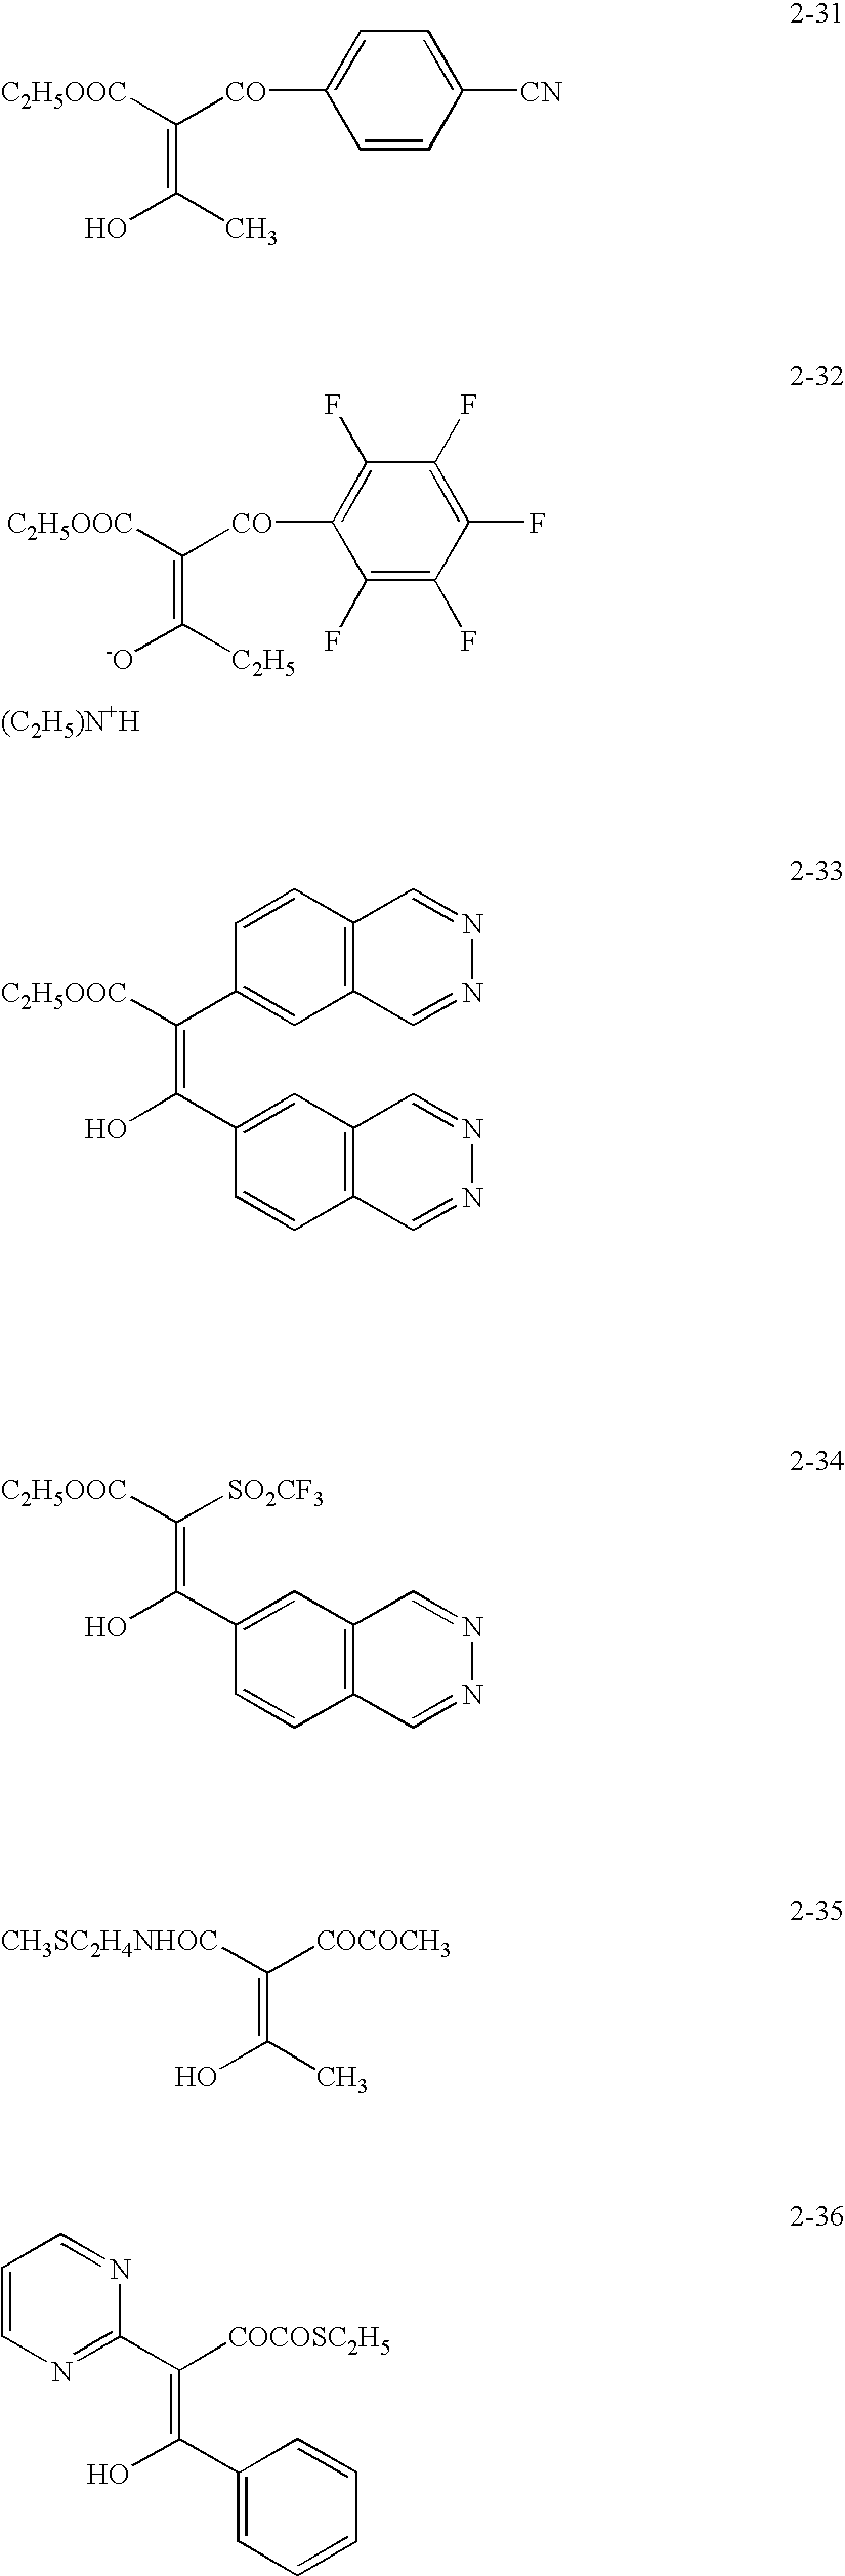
[C2H5OOC]C([CO]C1=C(F)C(F)=C(F)C(F)=C1F)=C([-O])[C2H5].[(C2H5)N+H].[C2H5OOC]C([CO]C1=CC=C([CN])C=C1)=C(O)C.[C2H5OOC]C(C1=CC2=C(C=C1)C=NN=C2)=C(O)C1=CC2=C(C=C1)C=NN=C2.[C2H5OOC]C([SO2CF3])=C(O)C1=CC2=C(C=C1)C=NN=C2.[CH3SC2H4NHOC]C([COCOCH3])=C(O)C.C1(C([COCOSC2H5])=C(O)C2=CC=CC=C2)=NC=CC=N1
